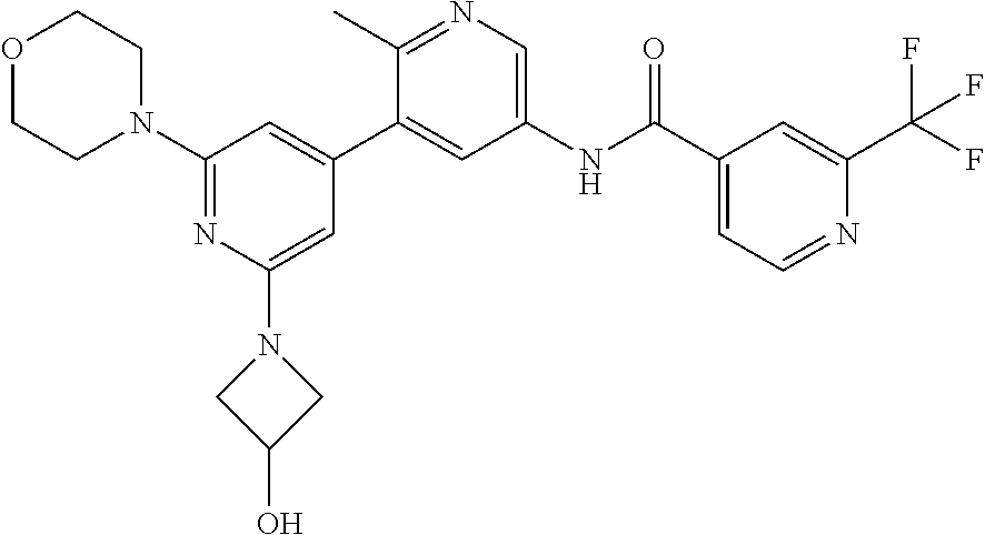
C1(N2CCOCC2)=NC(N2CC(O)C2)=CC(C2=CC(NC(C3=CC=NC(C(F)(F)F)=C3)=O)=CN=C2C)=C1
